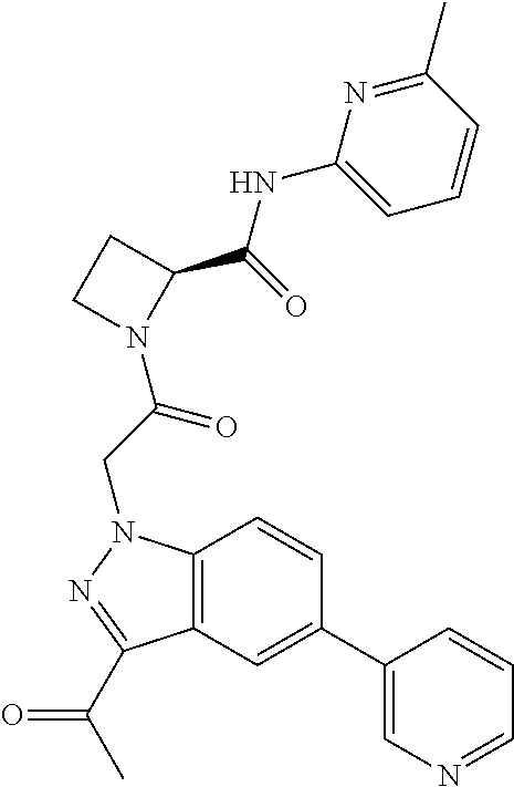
C1(NC(=O)C2N(C(CN3C4=C(C(C(C)=O)=N3)C=C(C3=CN=CC=C3)C=C4)=O)CC2)=CC=CC(C)=N1
